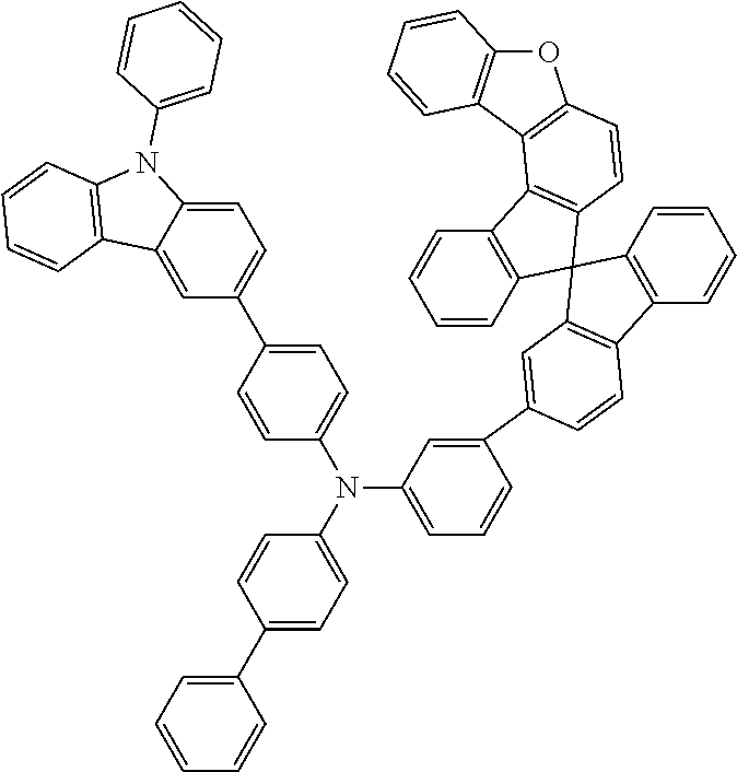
C1=CC2=C(C=C1)C1=C(C23C2=C(C4=C3C=CC=C4)C=CC(C3=CC(N(C4=CC=C(C5=CC=CC=C5)C=C4)C4=CC=C(C5=CC=C6C(=C5)C5=C(N6C6=CC=CC=C6)C=CC=C5)C=C4)=CC=C3)=C2)C=CC2=C1C1=C(O2)C=CC=C1
